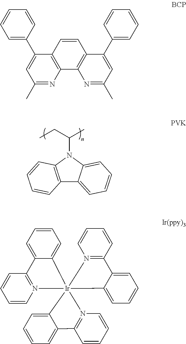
C12=C(N(C(CC)C)C3=CC=CC=C13)C=CC=C2.C1=C(C2=CC(C)=NC3=C2C=CC2=C3N=C(C)C=C2C2=CC=CC=C2)C=CC=C1.C1=CC=C2C(=C1)[Ir]13(N4=C2C=CC=C4)(N2=C(C=CC=C2)C2=CC=CC=C21)C1=CC=CC=C1C1=N3C=CC=C1
